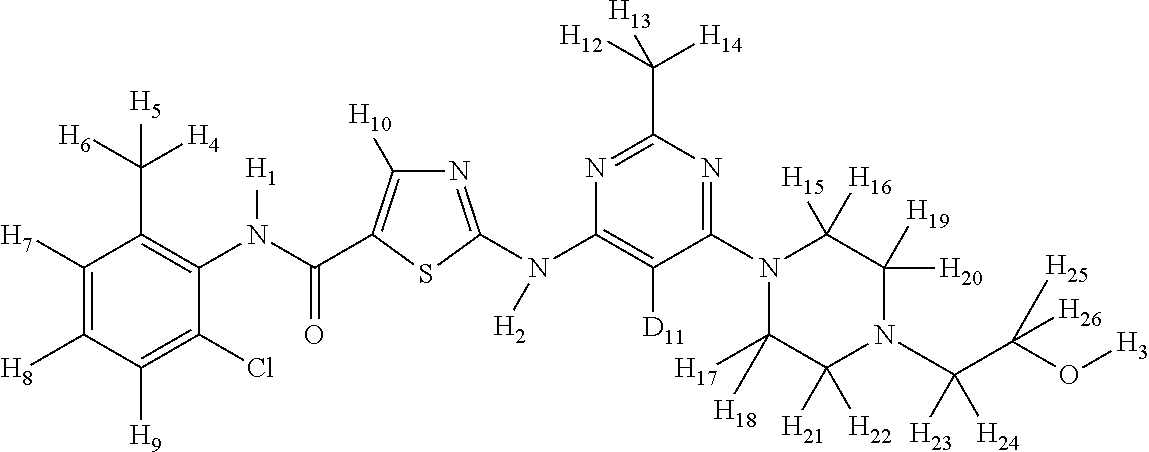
C1([H7])=C([H8])C([H9])=C(Cl)C(N(C(=O)C2=C([H10])N=C(N(C3=C([D11])C(N4C([H17])([H18])C([H21])([H22])N(C(C(O[H3])([H25])[H26])([H23])[H24])C([H20])([H19])C4([H15])[H16])=NC(C([H12])([H14])[H13])=N3)[H2])S2)[H1])=C1C([H6])([H4])[H5]
